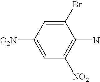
C1(Br)=CC([O2N])=CC([NO2])=C1N
